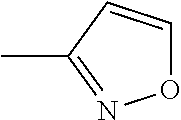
O1C=CC(C)=N1
